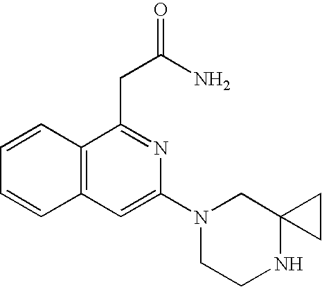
C1=CC2=C(C=C1)C(CC(N)=O)=NC(N1CCNC3(C1)CC3)=C2
